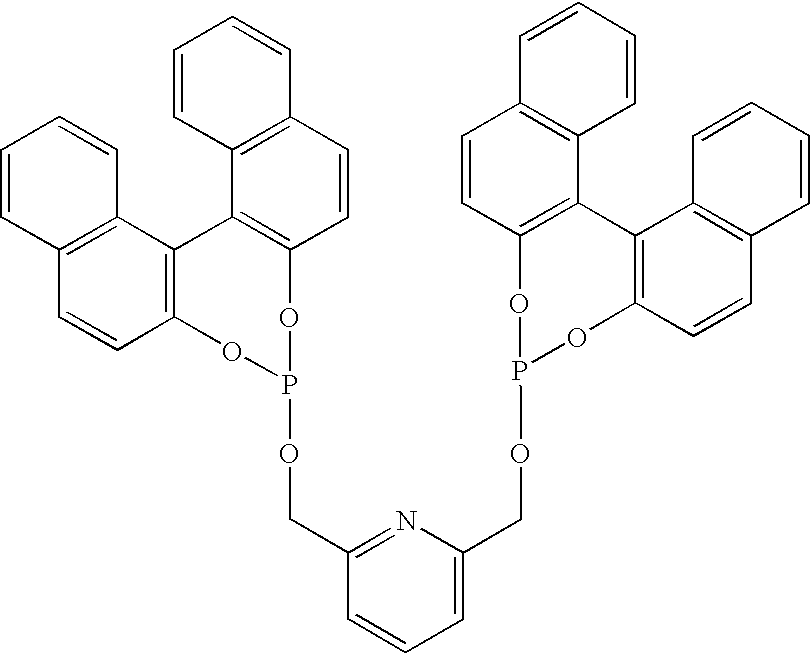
C12=C(C=CC3=C1C1=C(C=CC4=C1C=CC=C4)OP(OCC1=NC(COP4OC5=C(C6=C(C=C5)C=CC=C6)C5=C(O4)C=CC4=C5C=CC=C4)=CC=C1)O3)C=CC=C2
